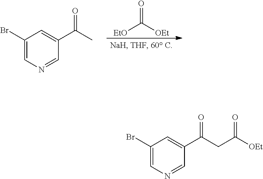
C1(Br)=CN=CC(C(C)=O)=C1.[EtO]C([OEt])=O.C1(Br)=CN=CC(C(CC([OEt])=O)=O)=C1
